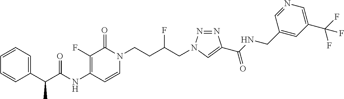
N(C1=C(F)C(=O)N(CCC(CN2N=NC(C(NCC3=CC(C(F)(F)F)=CN=C3)=O)=C2)F)C=C1)C(=O)C(C1=CC=CC=C1)C
